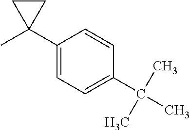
CC1(C2=CC=C(C(C)(C)C)C=C2)CC1
